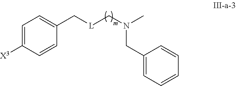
C1=C([X3])C=CC(C[L]CN(C)CC2=CC=CC=C2)=C1
